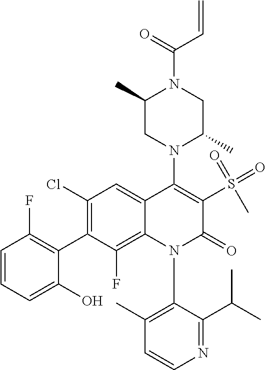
C1=CN=C(C(C)C)C(N2C(=O)C(S(=O)(=O)C)=C(N3C(C)CN(C(=O)C=C)C(C)C3)C3=CC(Cl)=C(C4=C(F)C=CC=C4O)C(F)=C23)=C1C
